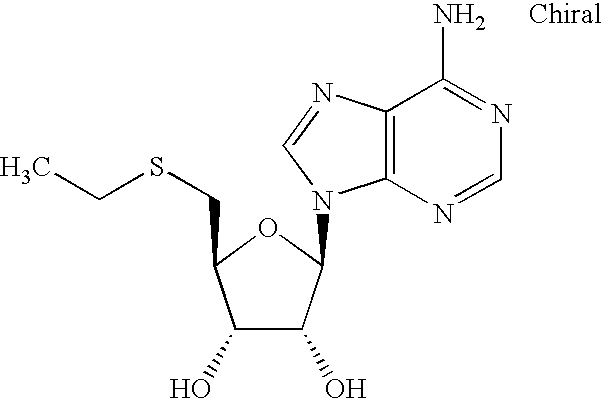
C1(O)C(O)C(N2C3=C(N=C2)C(N)=NC=N3)OC1CSCC
